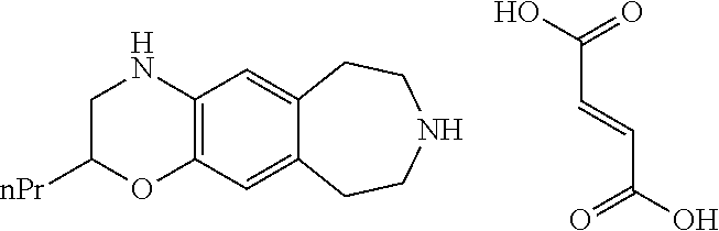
C(C=CC(O)=O)(O)=O.C1NC2=C(OC1[nPr])C=C1C(=C2)CCNCC1
